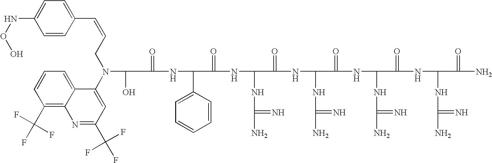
C(=O)(NC(C1=CC=CC=C1)C(=O)NC(NC(N)=N)C(=O)NC(NC(N)=N)C(=O)NC(NC(N)=N)C(=O)NC(NC(N)=N)C(=O)N)C(O)N(C1=CC(C(F)(F)F)=NC2=C(C(F)(F)F)C=CC=C12)CC=CC1=CC=C(NOO)C=C1
